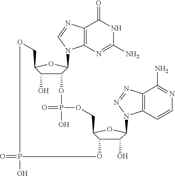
C12=C(N=C(N)NC1=O)N(C1C(OP(=O)(O)OCC3C(O)C(O)C(N4C5=C(C(N)=NC=C5)N=N4)O3)C(O)C(CO)O1)C=N2.O=PO
